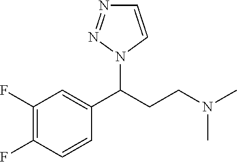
C1(F)=C(F)C=CC(C(CCN(C)C)N2C=CN=N2)=C1
